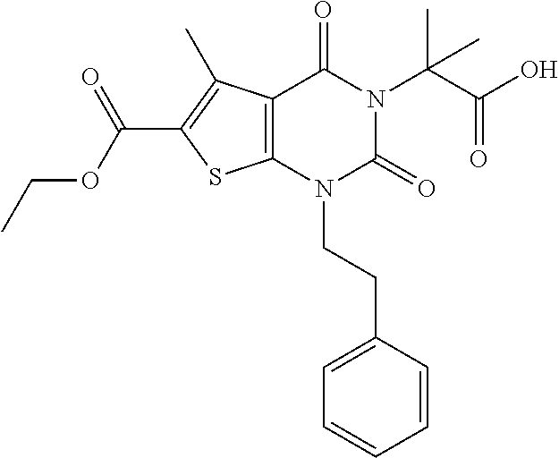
C12=C(N(CCC3=CC=CC=C3)C(=O)N(C(C(O)=O)(C)C)C1=O)SC(C(OCC)=O)=C2C
